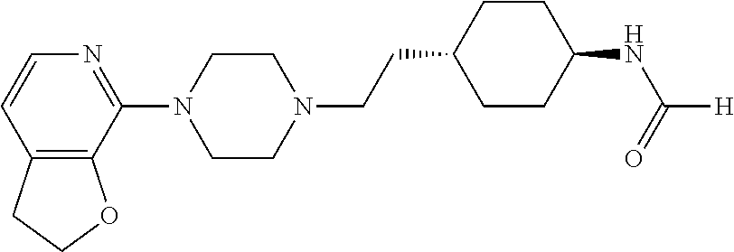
C12=C(C(N3CCN(CCC4CCC(NC([H])=O)CC4)CC3)=NC=C1)OCC2
